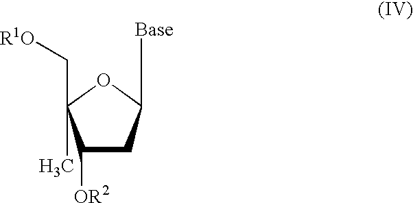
C1([OR2])CC([Base])OC1(C[R1O])C
